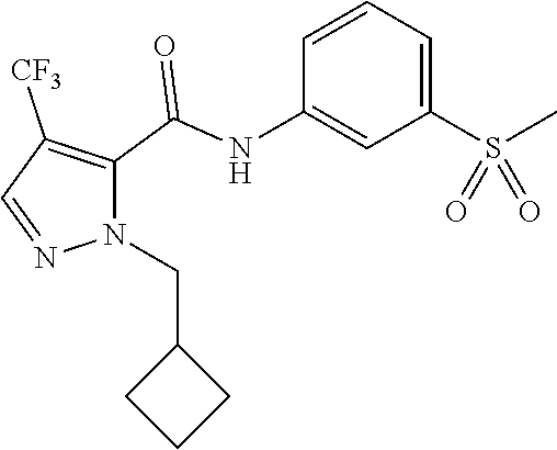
C1=CC(NC(C2=C([CF3])C=NN2CC2CCC2)=O)=CC(S(C)(=O)=O)=C1
